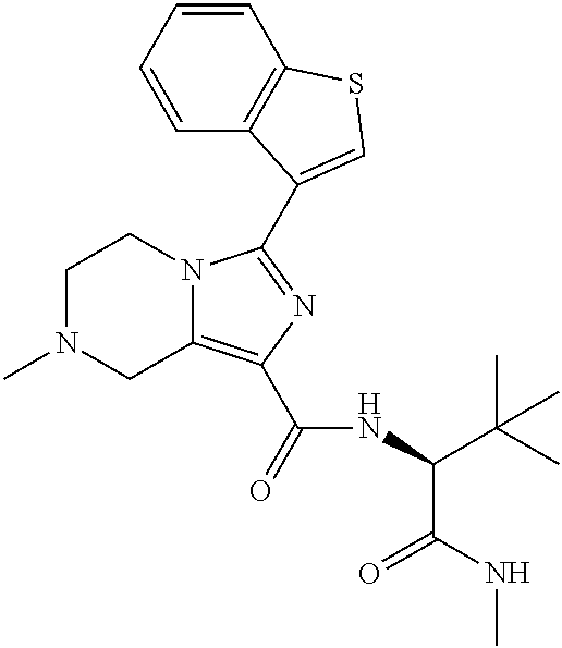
C1N(C)CC2=C(C(=O)NC(C(C)(C)C)C(NC)=O)N=C(C3=CSC4=C3C=CC=C4)N2C1
